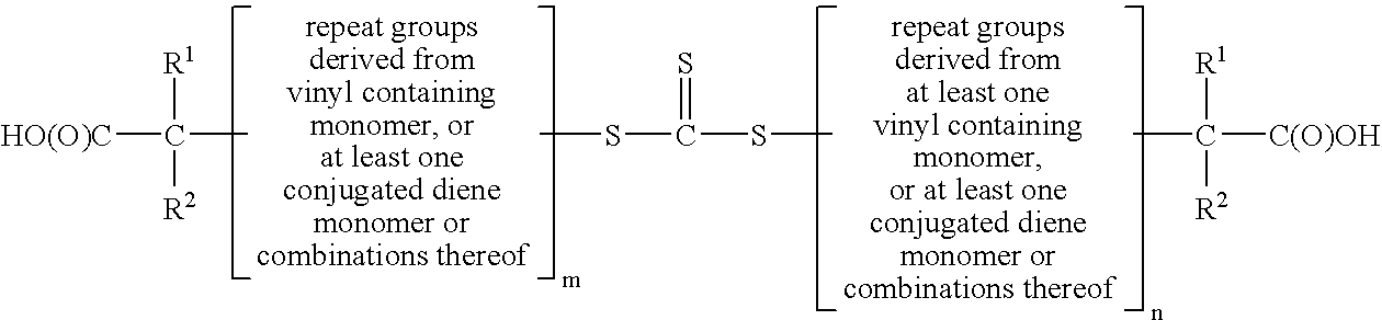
[HO(O)C]C([R1])([R2])C.CSC(SC)=S.CC([C(O)OH])([R1])[R2]
